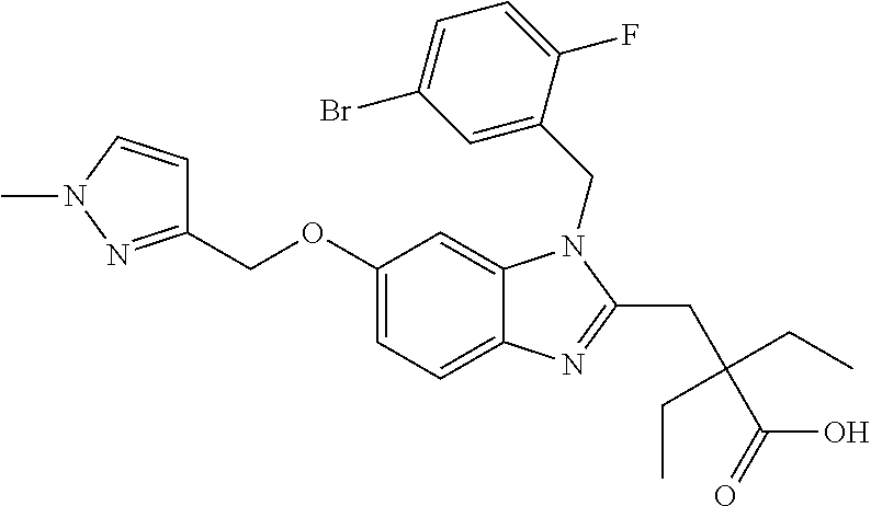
C1(OCC2=NN(C)C=C2)=CC=C2C(=C1)N(CC1=CC(Br)=CC=C1F)C(CC(C(O)=O)(CC)CC)=N2
